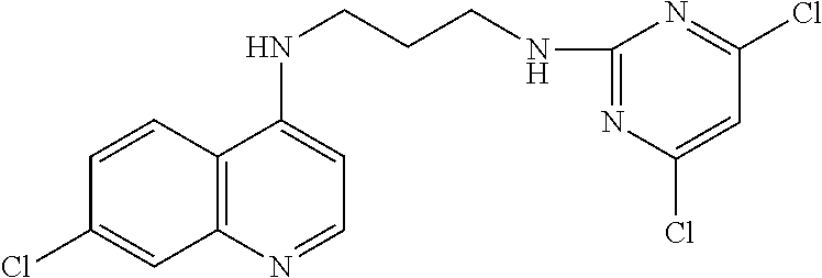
C12=C(N=CC=C1NCCCNC1=NC(Cl)=CC(Cl)=N1)C=C(Cl)C=C2
